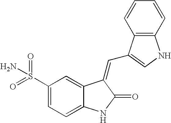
C1(S(=O)(N)=O)=CC=C2C(=C1)C(=CC1=CNC3=C1C=CC=C3)C(=O)N2
